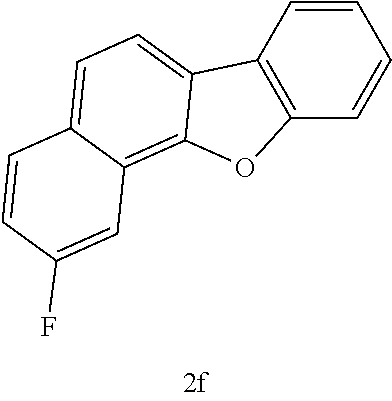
C1=CC2=C(C=C1)OC1=C3C(=CC=C21)C=CC(F)=C3
